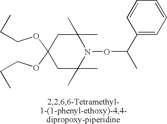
C(OC1(OCCC)CC(C)(C)N(OC(C)C2=CC=CC=C2)C(C)(C)C1)CC
